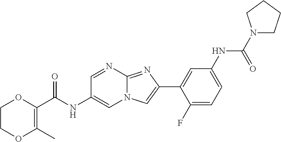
C1=NC2=NC(C3=CC(NC(N4CCCC4)=O)=CC=C3F)=CN2C=C1NC(C1=C(C)OCCO1)=O
